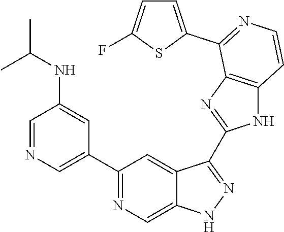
C1=NC=C(C2=NC=C3C(=C2)C(C2=NC4=C(N2)C=CN=C4C2=CC=C(F)S2)=NN3)C=C1NC(C)C
